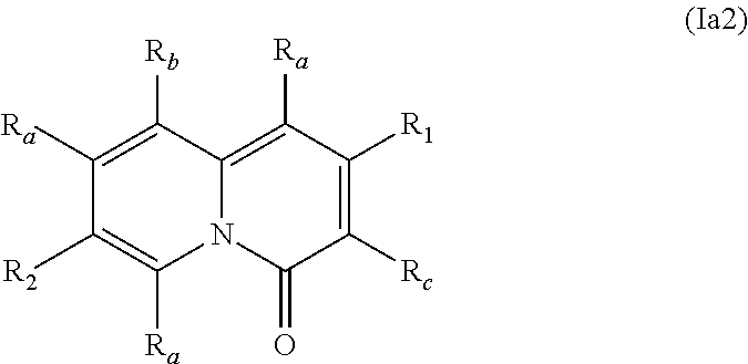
C1([Rc])=C([R1])C([Ra])=C2N(C1=O)C([Ra])=C([R2])C([Ra])=C2[Rb]
